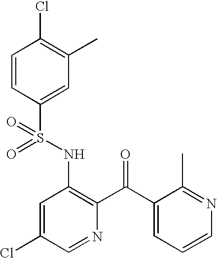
C1=CC(S(NC2=C(C(C3=CC=CN=C3C)=O)N=CC(Cl)=C2)(=O)=O)=CC(C)=C1Cl
